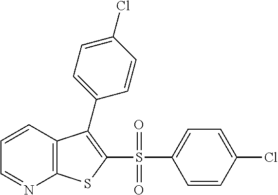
C1=CC2=C(N=C1)SC(S(C1=CC=C(Cl)C=C1)(=O)=O)=C2C1=CC=C(Cl)C=C1
